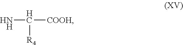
[HNH]C([COOH])[R4]
